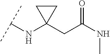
C(NC1(CC(NC)=O)CC1)(C)C
